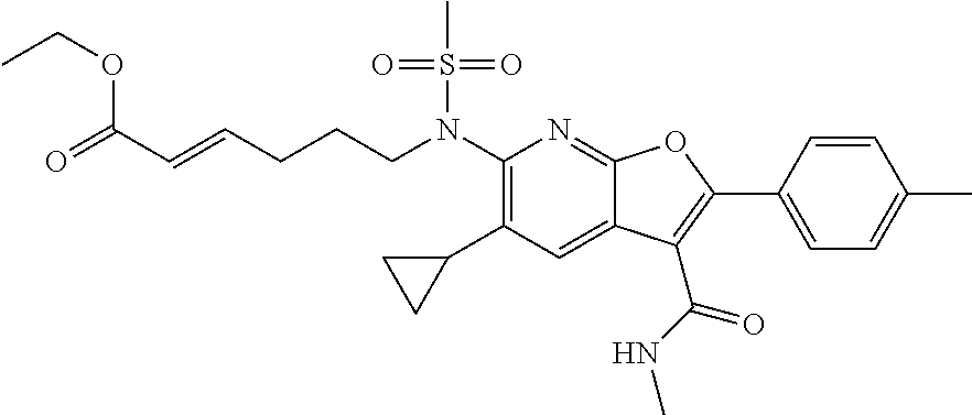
C(=CCCCN(C1=C(C2CC2)C=C2C(=N1)OC(C1=CC=C(C)C=C1)=C2C(=O)NC)S(C)(=O)=O)C(=O)OCC
